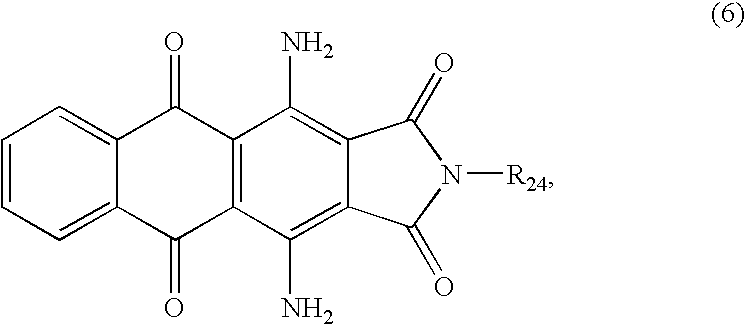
C1=CC=C2C(=C1)C(=O)C1=C(C2=O)C(N)=C2C(=C1N)C(=O)N([R24])C2=O
